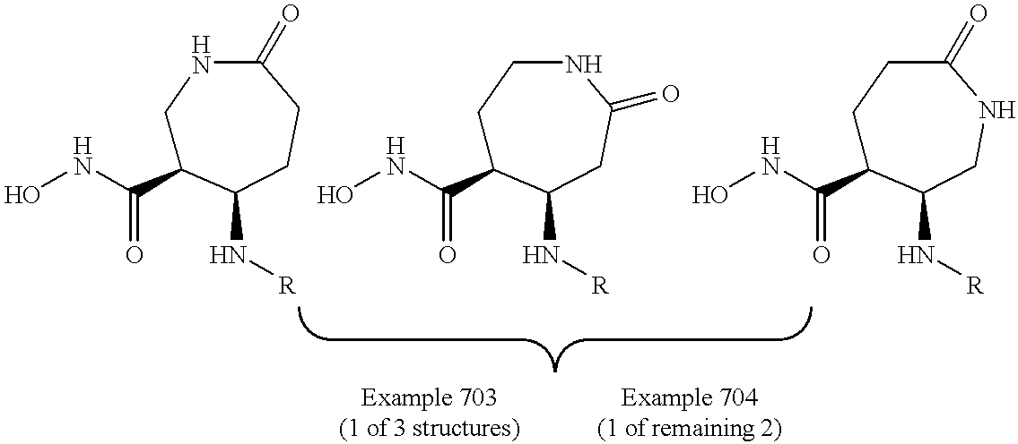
ONC(=O)C1CNC(=O)CCC1N[R].ONC(=O)C1CCNC(=O)CC1N[R].ONC(=O)C1CCC(=O)NCC1N[R]
